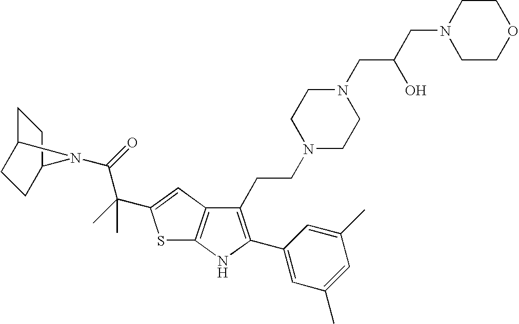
S1C2=C(C=C1C(C(=O)N1C3CCC1CC3)(C)C)C(CCN1CCN(CC(CN3CCOCC3)O)CC1)=C(C1=CC(C)=CC(C)=C1)N2
